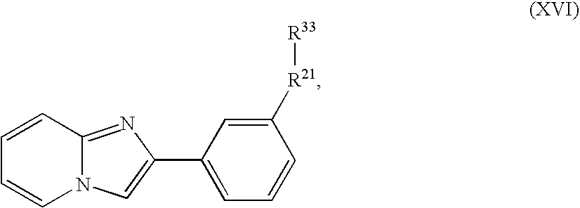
C12=NC(C3=CC=CC([R21][R33])=C3)=CN1C=CC=C2
